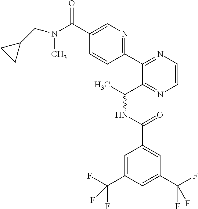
C1=C(C(F)(F)F)C=C(C(F)(F)F)C=C1C(NC(C)C1=NC=CN=C1C1=NC=C(C(N(C)CC2CC2)=O)C=C1)=O
